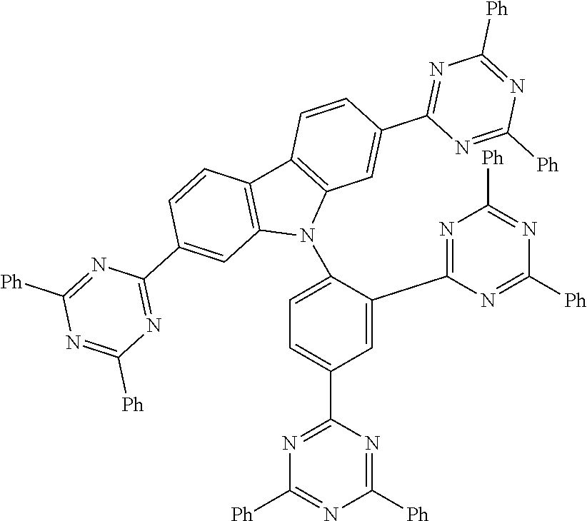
C1=C(C2=NC([Ph])=NC([Ph])=N2)C(N2C3=C(C4=C2C=C(C2=NC([Ph])=NC([Ph])=N2)C=C4)C=CC(C2=NC([Ph])=NC([Ph])=N2)=C3)=CC=C1C1=NC([Ph])=NC([Ph])=N1
